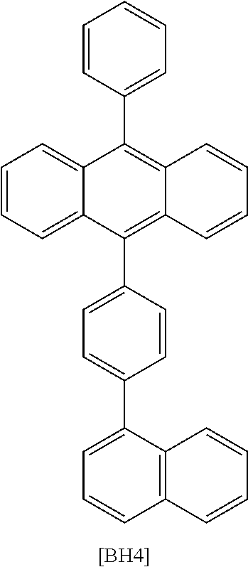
C1=CC=C2C(=C1)C(C1=CC=CC=C1)=C1C(=C2C2=CC=C(C3=CC=CC4=C3C=CC=C4)C=C2)C=CC=C1.[BH4]
